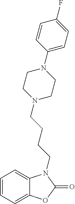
C1=CC=C2C(=C1)N(CCCCN1CCN(C3=CC=C(F)C=C3)CC1)C(=O)O2
